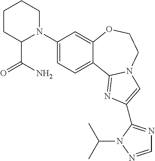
C1(N2CCCCC2C(N)=O)=CC=C2C(=C1)OCCN1C2=NC(C2=NC=NN2C(C)C)=C1
